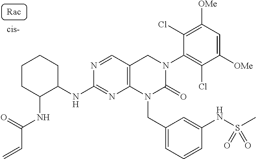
C1CC(NC(C=C)=O)C(NC2=NC3=C(C=N2)CN(C2=C(Cl)C([OMe])=CC([OMe])=C2Cl)C(=O)N3CC2=CC=CC(NS(C)(=O)=O)=C2)CC1
